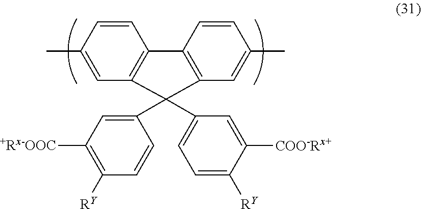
C1=CC(C)=CC2=C1C1=C(C=C(C)C=C1)C2(C1=CC([+Rx-OOC])=C([RY])C=C1)C1=CC=C([RY])C([COO-Rx+])=C1
